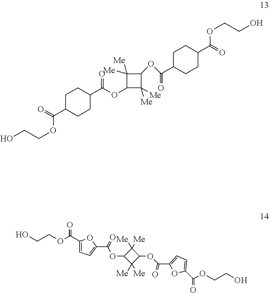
C1(C(OCCO)=O)CCC(C(OC2C([Me])([Me])C(OC(C3CCC(C(OCCO)=O)CC3)=O)C2([Me])[Me])=O)CC1.C1(C(OCCO)=O)=CC=C(C(OC2C([Me])([Me])C(OC(C3=CC=C(C(OCCO)=O)O3)=O)C2([Me])[Me])=O)O1
